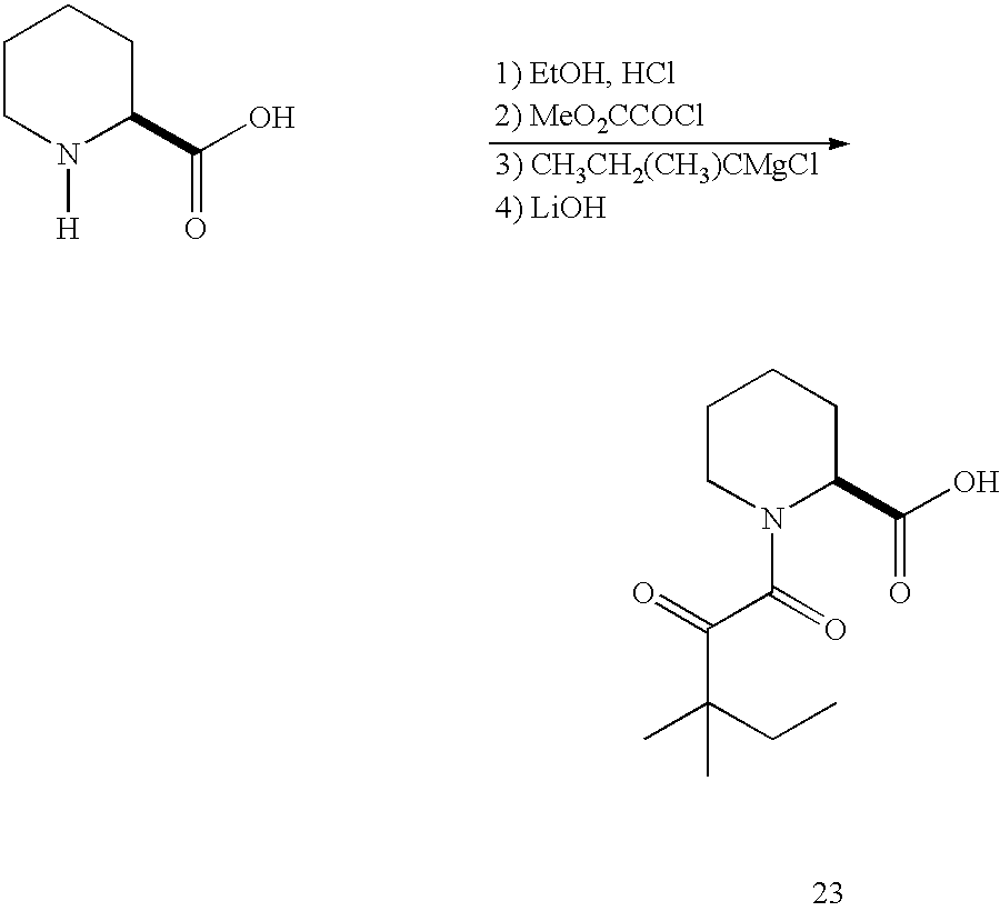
C1CN([H])C(C(O)=O)CC1.C1CN(C(=O)C(=O)C(CC)(C)C)C(C(O)=O)CC1
